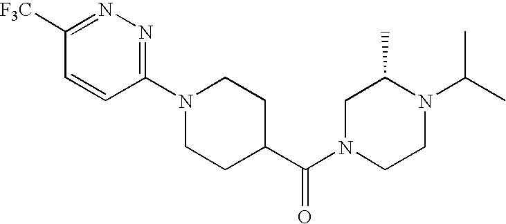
O=C(N1CC(C)N(C(C)C)CC1)C1CCN(C2=NN=C([F3C])C=C2)CC1
